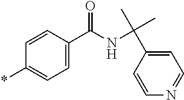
*C1=CC=C(C(NC(C)(C2=CC=NC=C2)C)=O)C=C1
